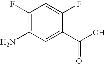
C1(F)=C(N)C=C(C(O)=O)C(F)=C1
